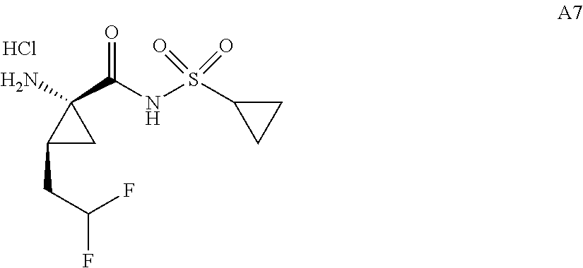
C1(CC(F)F)CC1(N)C(NS(C1CC1)(=O)=O)=O.Cl
